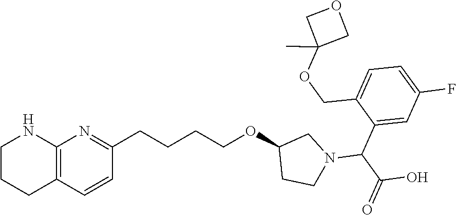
C12=C(C=CC(CCCCOC3CCN(C(C4=CC(F)=CC=C4COC4(C)COC4)C(O)=O)C3)=N1)CCCN2
